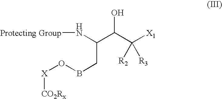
[Protecting Group]NC(C(C([X1])([R2])[R3])O)CBO[X][CO2Rx]
